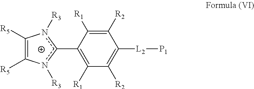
C1([R5])=C([R5])n([R3])c(C2=C([R1])C([R2])=C([L2][P1])C([R2])=C2[R1])n1[R3]
